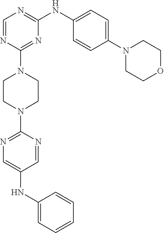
C1=C(NC2=CN=C(N3CCN(C4=NC(NC5=CC=C(N6CCOCC6)C=C5)=NC=N4)CC3)N=C2)C=CC=C1
